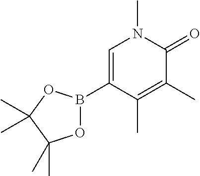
C1=C(B2OC(C)(C)C(C)(C)O2)C(C)=C(C)C(=O)N1C
